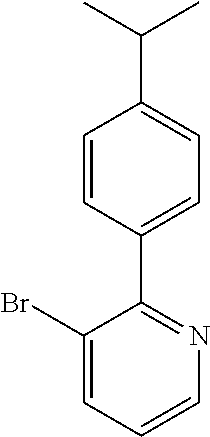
C1=CC(C2=NC=CC=C2Br)=CC=C1C(C)C
